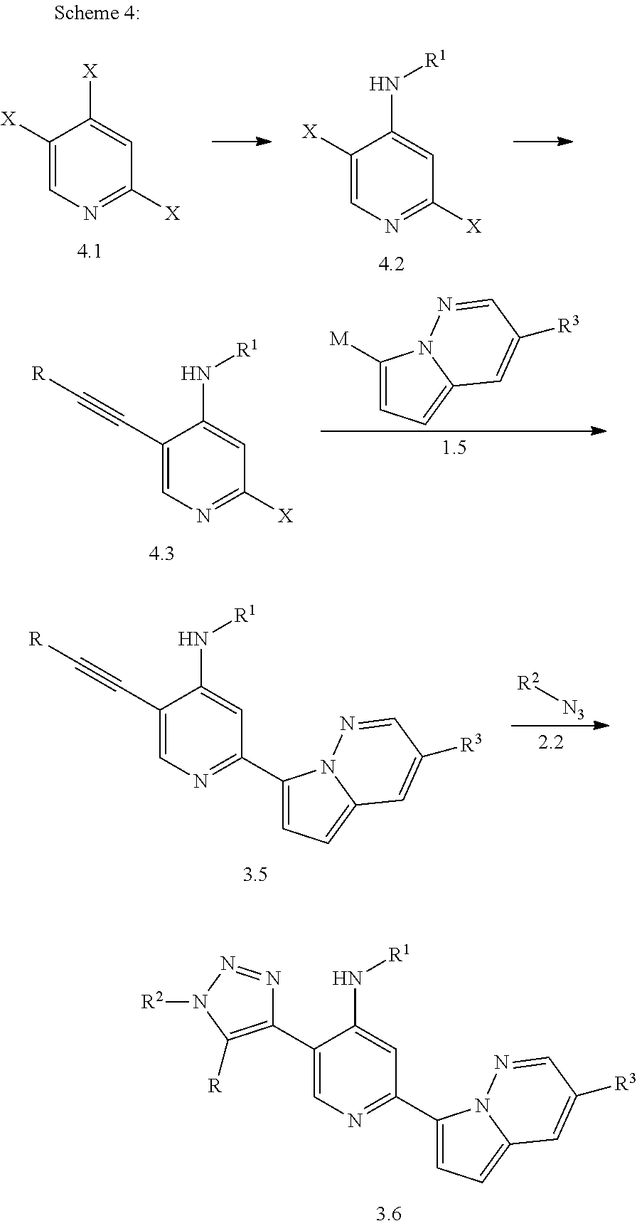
C1(C2=NC=C(C3=C([R])N([R2])N=N3)C(N[R1])=C2)=CC=C2N1N=CC([R3])=C2.C1([M])=CC=C2N1N=CC([R3])=C2.C1(C#C[R])=CN=C([X])C=C1N[R1].C1(C2=NC=C(C#C[R])C(N[R1])=C2)=CC=C2N1N=CC([R3])=C2.[R2][N3].C1([X])=CN=C([X])C=C1[X].C1([X])=CN=C([X])C=C1N[R1]
